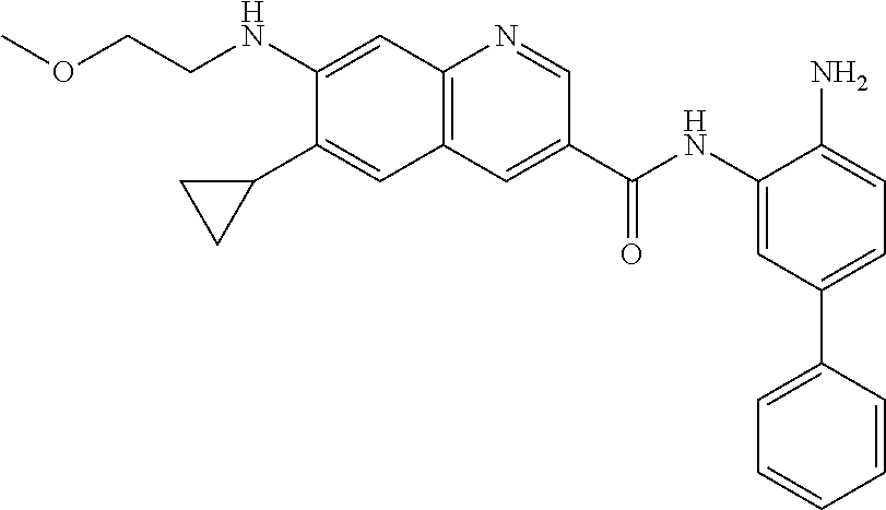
C12=C(N=CC(C(NC3=CC(C4=CC=CC=C4)=CC=C3N)=O)=C1)C=C(NCCOC)C(C1CC1)=C2
